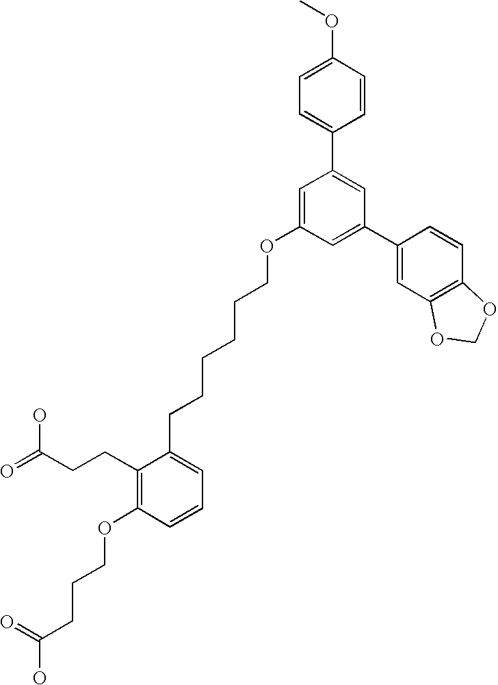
C1(C2=CC(C3=CC4=C(C=C3)OCO4)=CC(OCCCCCCC3=CC=CC(OCCCC(O)=O)=C3CCC(=O)O)=C2)=CC=C(OC)C=C1
